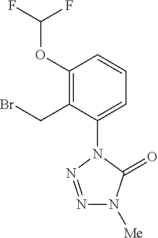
C1=C(N2N=NN([Me])C2=O)C(CBr)=C(OC(F)F)C=C1
